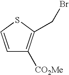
C1=CSC(CBr)=C1[CO2Me]
